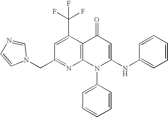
N1=C(CN2C=NC=C2)C=C(C(F)(F)F)C2=C1N(C1=CC=CC=C1)C(NC1=CC=CC=C1)=CC2=O
